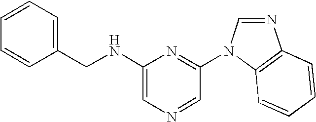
C1=CC(CNC2=CN=CC(N3C4=C(N=C3)C=CC=C4)=N2)=CC=C1
